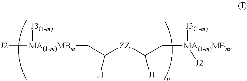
[J2][MA(1-m)MBm](CC([ZZ]C(C[MA(1-m)MBm]([J3(1-m)])[J2])[J1])[J1])[J3(1-m)]
